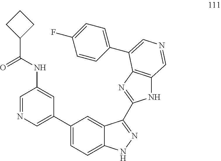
C1=NC=C(C2=CC=C3C(=C2)C(C2=NC4=C(N2)C=NC=C4C2=CC=C(F)C=C2)=NN3)C=C1NC(C1CCC1)=O
